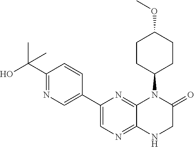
C1(C2=CN=C3C(=N2)N(C2CCC(OC)CC2)C(=O)CN3)=CN=C(C(O)(C)C)C=C1
